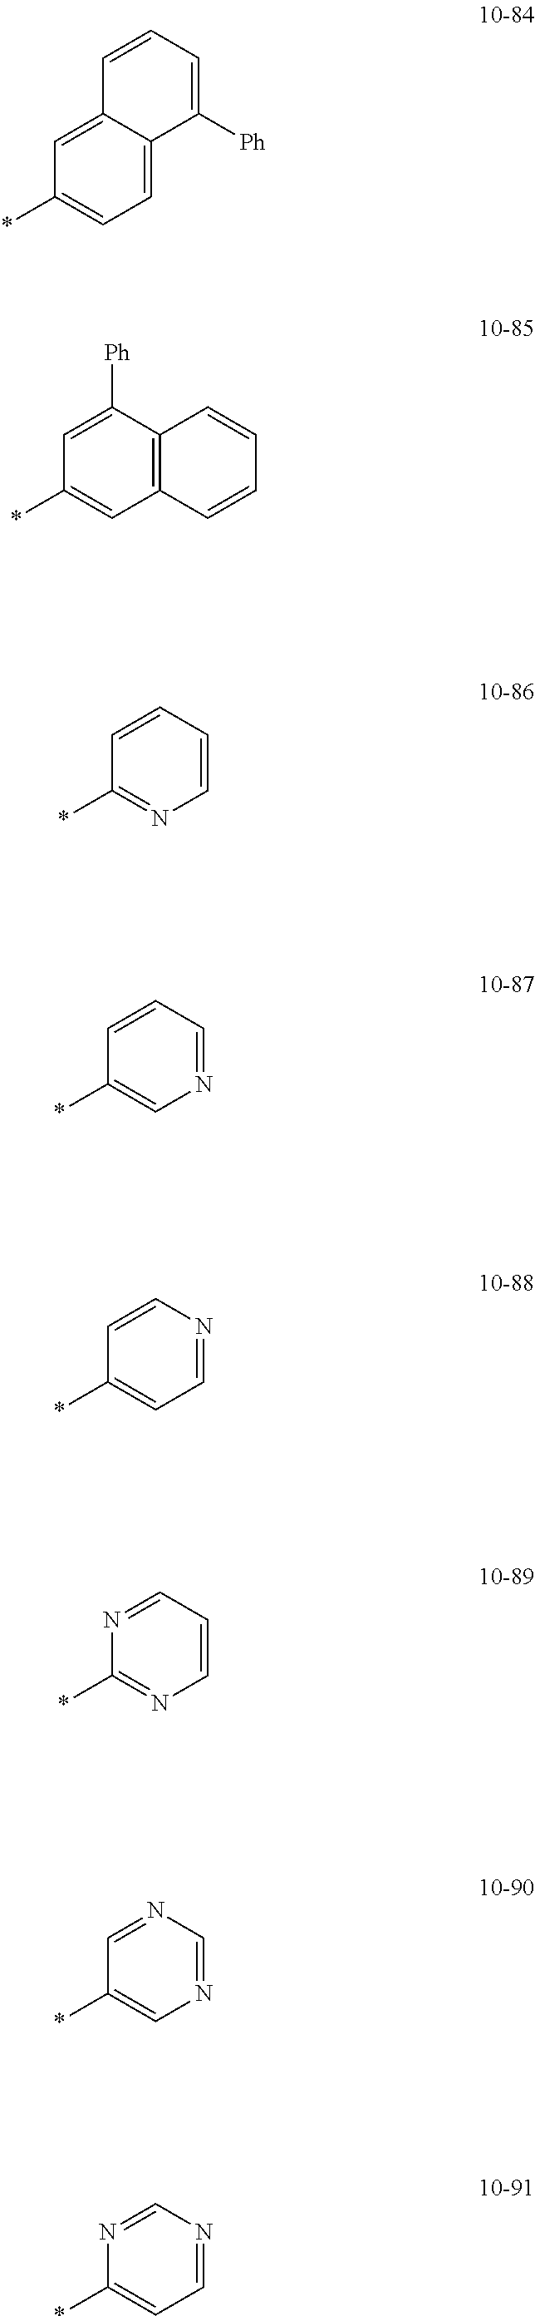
C1=C2C(=CC(*)=C1)C=CC=C2[Ph].C12=C(C([Ph])=CC(*)=C1)C=CC=C2.C1=CC=CC(*)=N1.N1=CC=CC(*)=C1.C1=NC=CC(*)=C1.C1=CC=NC(*)=N1.N1=CN=CC(*)=C1.C1=NC=NC(*)=C1
